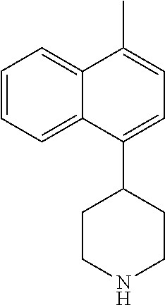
C1=C(C2CCNCC2)C2=CC=CC=C2C(C)=C1
